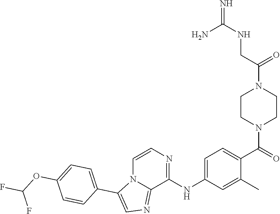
C1CN(C(=O)C2=CC=C(NC3=NC=CN4C3=NC=C4C3=CC=C(OC(F)F)C=C3)C=C2C)CCN1C(CNC(=N)N)=O
